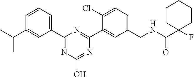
C1(CNC(C2(F)CCCCC2)=O)=CC=C(Cl)C(C2=NC(C3=CC=CC(C(C)C)=C3)=NC(O)=N2)=C1
